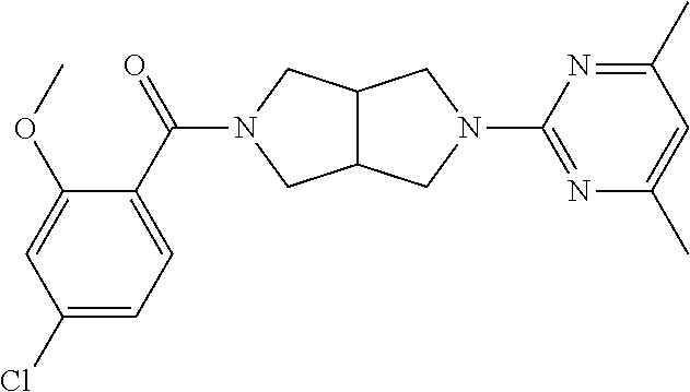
C12C(CN(C(C3=CC=C(Cl)C=C3OC)=O)C1)CN(C1=NC(C)=CC(C)=N1)C2
